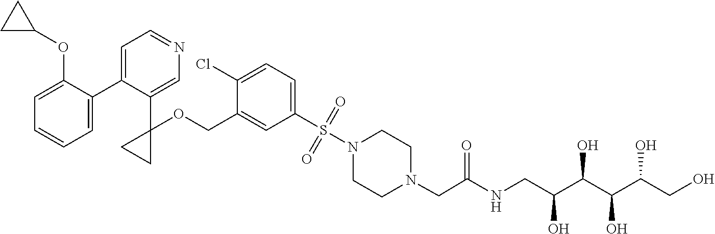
C1=C(C2=CC=NC=C2C2(OCC3=CC(S(=O)(=O)N4CCN(CC(NCC(C(C(C(CO)O)O)O)O)=O)CC4)=CC=C3Cl)CC2)C(OC2CC2)=CC=C1
